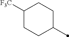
C1([F3C])CCC(C)CC1
